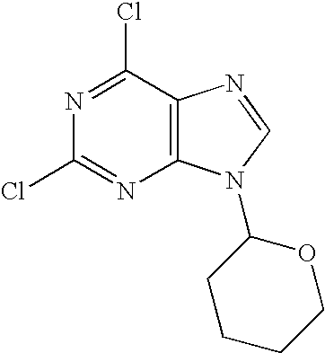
C12=C(C(Cl)=NC(Cl)=N1)N=CN2C1CCCCO1
